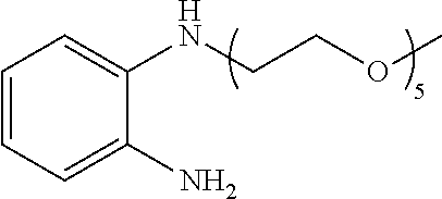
C1=CC=C(N)C(NCCOC)=C1
